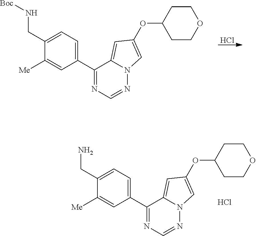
C1(CN[Boc])=CC=C(C2=NC=NN3C2=CC(OC2CCOCC2)=C3)C=C1[Me].Cl.C1(CN)=CC=C(C2=NC=NN3C2=CC(OC2CCOCC2)=C3)C=C1[Me].Cl
